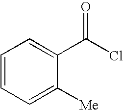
C1=CC=C([Me])C(C(Cl)=O)=C1
